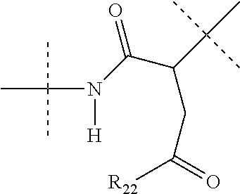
CC(N([H])C(=O)C(C(C)(C)C)CC(=O)[R22])(C)C
